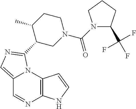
C12=CN=C(C3CN(C(=O)N4C(C(F)(F)F)CCC4)CCC3C)N1C1=C(N=C2)NC=C1
